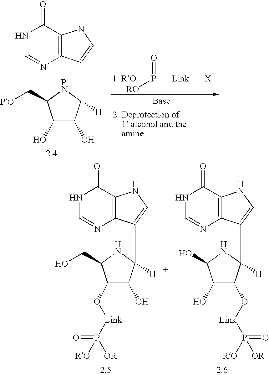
C12=C(C(=O)NC=N1)NC=C2C1([H])C(O)C(O)C(C[PO])[PN]1.[1. RO]P(=O)([RO])[Link][X].C12=C(C(=O)NC=N1)NC=C2C1([H])C(O)C(O[Link]P([OR])(=O)[RO])C(CO)N1.C12=C(C(=O)NC=N1)NC=C2C1([H])C(O[Link]P(=O)([OR])[RO])C(O)C(O)N1
